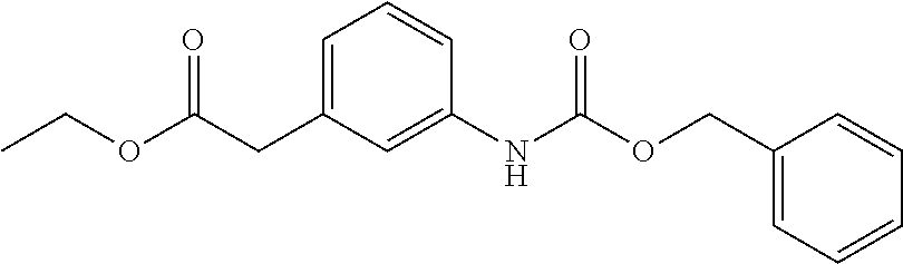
C1=C(CC(OCC)=O)C=C(NC(OCC2=CC=CC=C2)=O)C=C1
